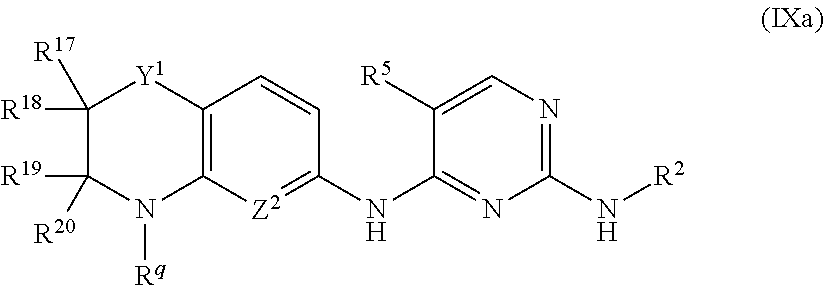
C12=C([Z2]=C(NC3=NC(N[R2])=NC=C3[R5])C=C1)N([Rq])C([R19])([R20])C([R18])([R17])[Y1]2
